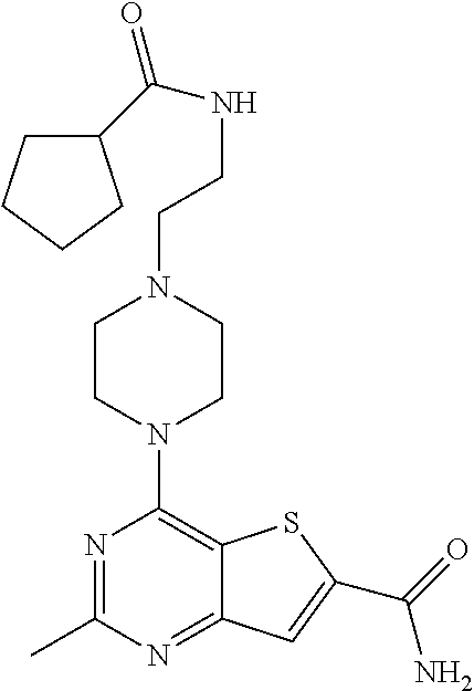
N1=C(C)N=C2C(=C1N1CCN(CCNC(C3CCCC3)=O)CC1)SC(C(=O)N)=C2
